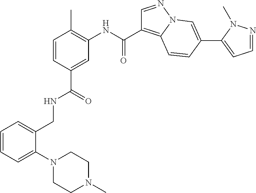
C1=CC(C(NCC2=CC=CC=C2N2CCN(C)CC2)=O)=CC(NC(=O)C2=C3N(N=C2)C=C(C2=CC=NN2C)C=C3)=C1C
